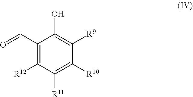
C1(C=O)=C([R12])C([R11])=C([R10])C([R9])=C1O
